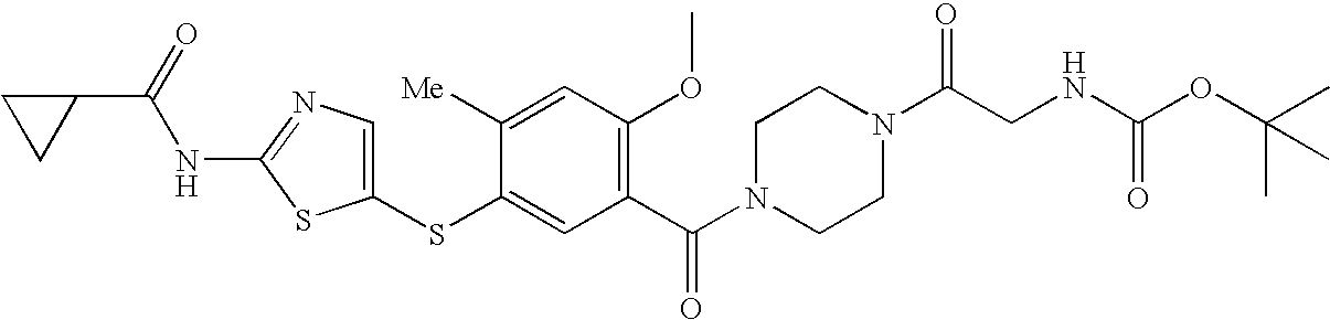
C1(SC2=CC(C(N3CCN(C(CNC(OC(C)(C)C)=O)=O)CC3)=O)=C(OC)C=C2[Me])=CN=C(NC(=O)C2CC2)S1
